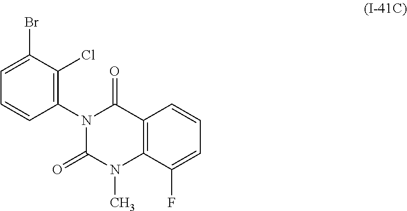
C12=C(C(F)=CC=C1)N(C)C(=O)N(C1=C(Cl)C(Br)=CC=C1)C2=O
